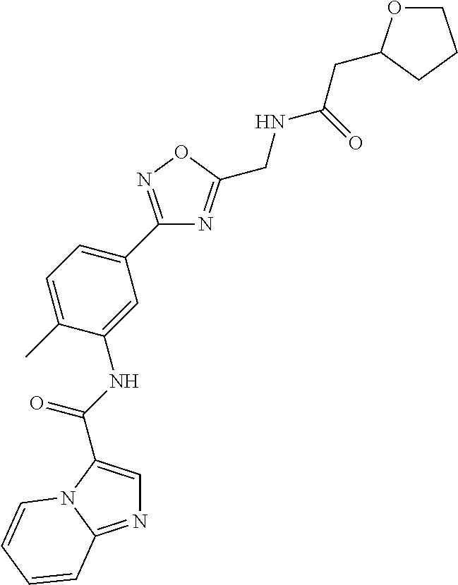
N1=C2N(C(C(NC3=CC(C4=NOC(CNC(CC5OCCC5)=O)=N4)=CC=C3C)=O)=C1)C=CC=C2
